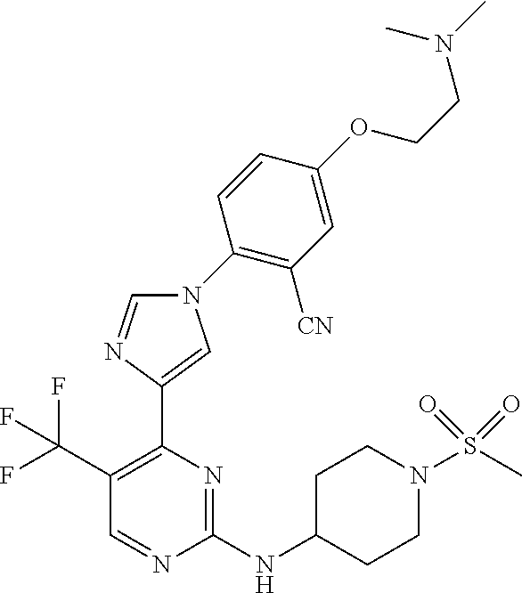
C1(NC2CCN(S(C)(=O)=O)CC2)=NC(C2=CN(C3=C([CN])C=C(OCCN(C)C)C=C3)C=N2)=C(C(F)(F)F)C=N1
